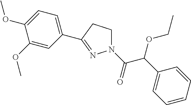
N1(C(C(C2=CC=CC=C2)OCC)=O)CCC(C2=CC=C(OC)C(OC)=C2)=N1
